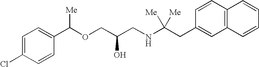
C1=C(Cl)C=CC(C(OCC(CNC(CC2=CC3=C(C=C2)C=CC=C3)([Me])[Me])O)[Me])=C1
